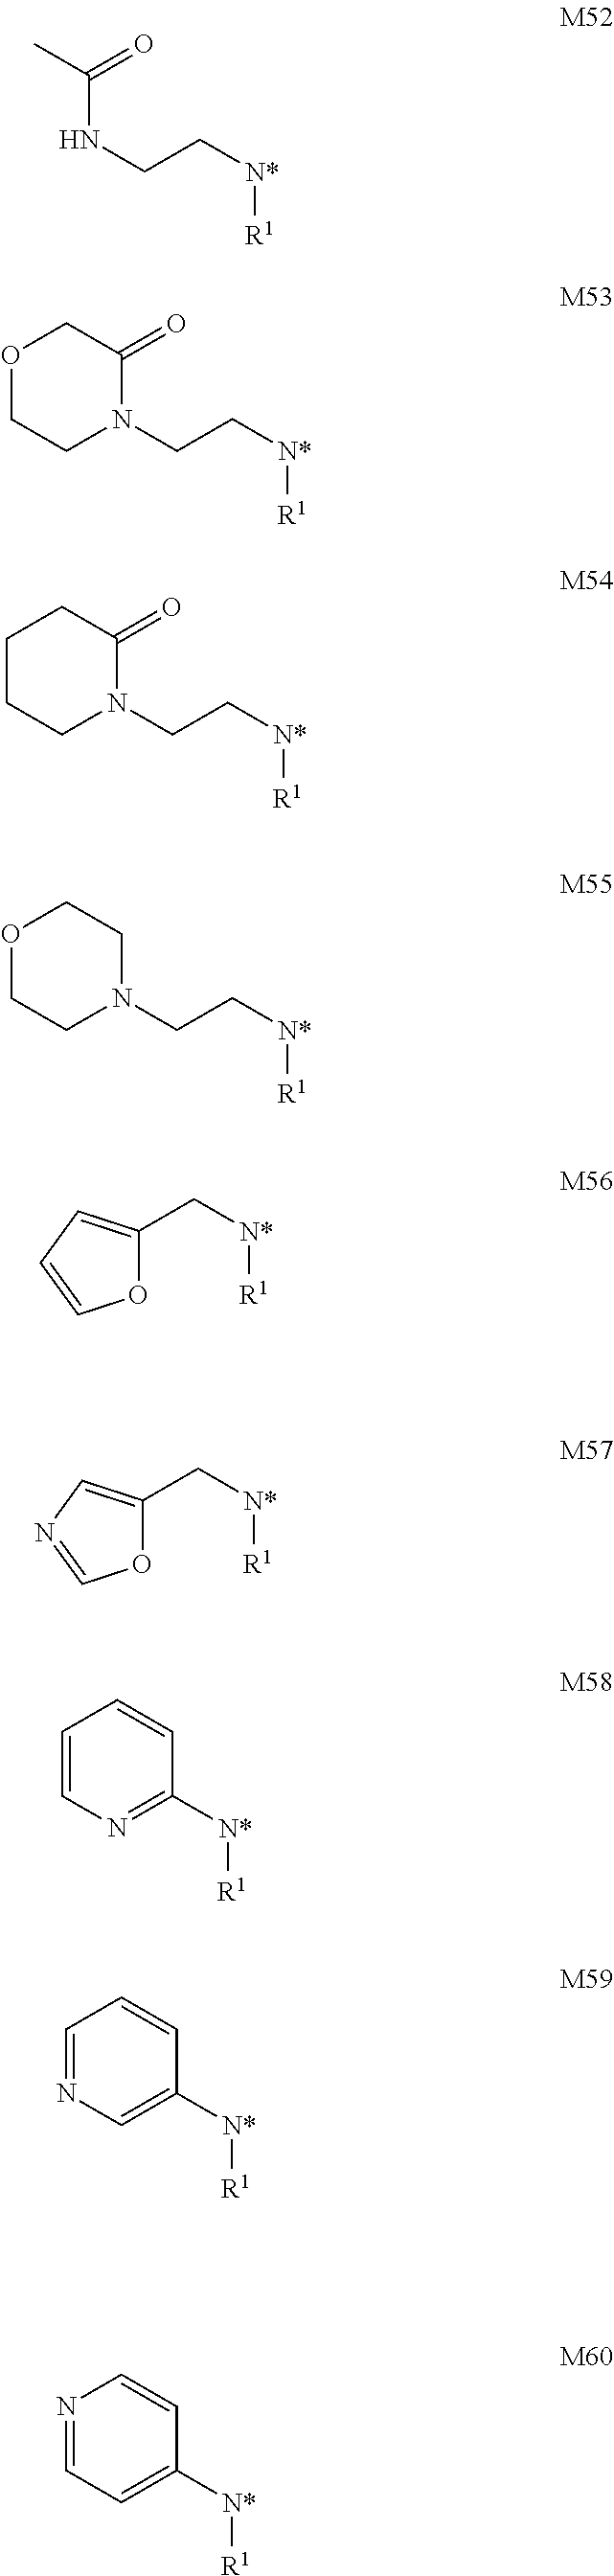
C([N*][R1])CNC(=O)C.C([N*][R1])CN1C(=O)COCC1.C([N*][R1])CN1C(=O)CCCC1.C([N*][R1])CN1CCOCC1.C([N*][R1])C1=CC=CO1.C([N*][R1])C1=CN=CO1.C1([N*][R1])=NC=CC=C1.C1([N*][R1])=CN=CC=C1.C1([N*][R1])=CC=NC=C1
